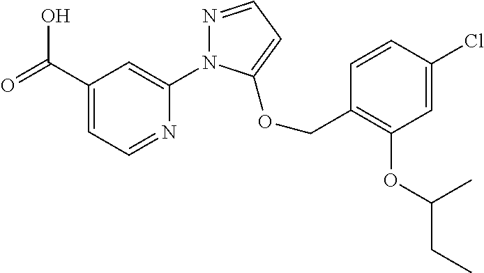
C1(C(=O)O)=CC=NC(N2N=CC=C2OCC2=C(OC(CC)C)C=C(Cl)C=C2)=C1
